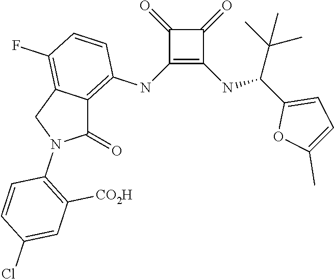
C1(NC2=C3C(=C(F)C=C2)CN(C2=C([CO2H])C=C(Cl)C=C2)C3=O)=C(NC(C2=CC=C(C)O2)C(C)(C)C)C(=O)C1=O
